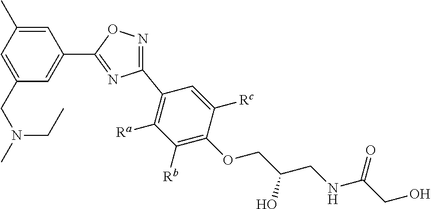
C1(C2=NC(C3=C([Ra])C([Rb])=C(OCC(CNC(CO)=O)O)C([Rc])=C3)=NO2)=CC(CN(C)CC)=CC(C)=C1
